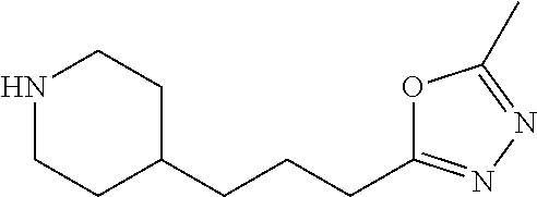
C(CC1CCNCC1)CC1=NN=C(C)O1
